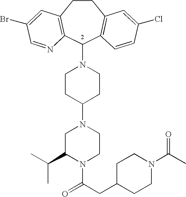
C1CC2=C(C(N3CCC(N4CC(C(C)C)N(C(CC5CCN(C(C)=O)CC5)=O)CC4)CC3)C3=C1C=C(Cl)C=C3)N=CC(Br)=C2
